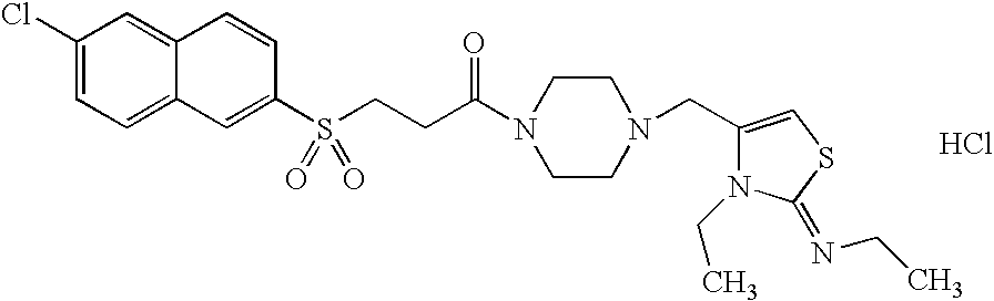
C1(Cl)=CC=C2C(=C1)C=CC(S(CCC(N1CCN(CC3=CSC(=NCC)N3CC)CC1)=O)(=O)=O)=C2.Cl
